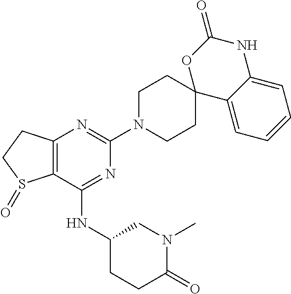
C12=C(C(NC3CCC(=O)N(C)C3)=NC(N3CCC4(CC3)C3=CC=CC=C3NC(=O)O4)=N1)S(=O)CC2
